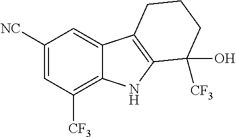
C1([NC])=CC([CF3])=C2C(=C1)C1=C(N2)C([CF3])(O)CCC1
